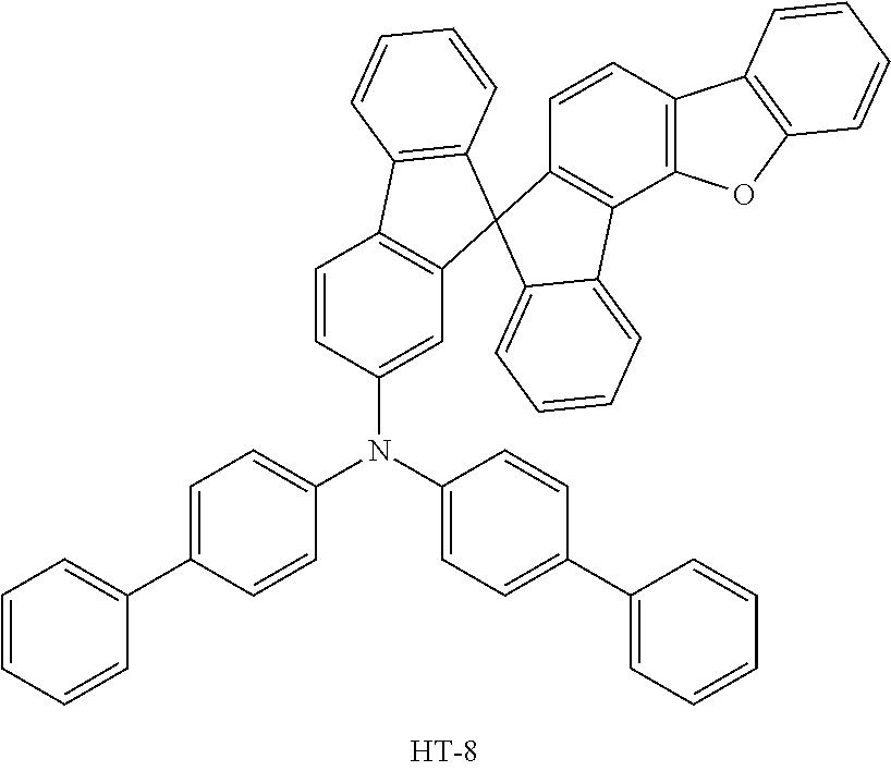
C1(C2=CC=CC=C2)=CC=C(N(C2=CC=C(C3=CC=CC=C3)C=C2)C2=CC3=C(C=C2)C2=C(C34C3=C(C5=CC=CC=C45)C4=C(C=C3)C3=C(O4)C=CC=C3)C=CC=C2)C=C1
